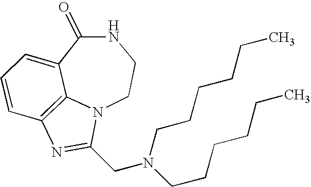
C1(=O)C2=CC=CC3=C2N(CCN1)C(CN(CCCCCC)CCCCCC)=N3
